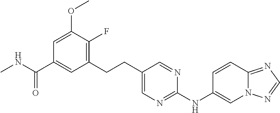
CNC(C1=CC(CCC2=CN=C(NC3=CN4C(=NC=N4)C=C3)N=C2)=C(F)C(OC)=C1)=O
